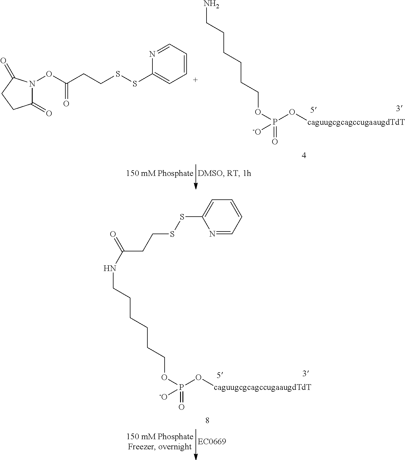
NCCCCCCOP(O[caguugcgcagccugaaugdTdT])(=O)[-O].C1(=O)N(OC(CCSSC2=CC=CC=N2)=O)C(=O)CC1.N(CCCCCCOP(O[caguugcgcagccugaaugdTdT])(=O)[-O])C(CCSSC1=CC=CC=N1)=O
